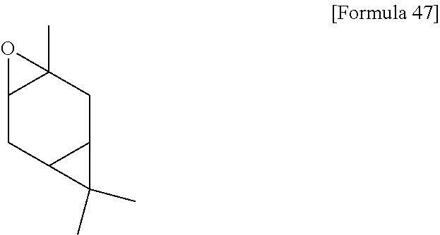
C12CC3C(CC1(C)O2)C3(C)C
